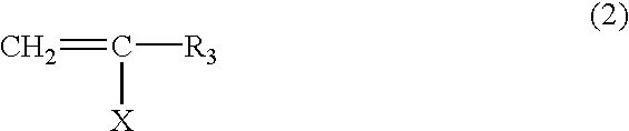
C=C([R3])[X]
